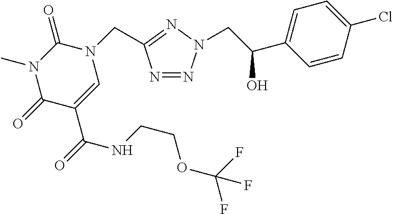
N1=NN(CC(C2=CC=C(Cl)C=C2)O)N=C1CN1C(=O)N(C)C(=O)C(C(=O)NCCOC(F)(F)F)=C1
